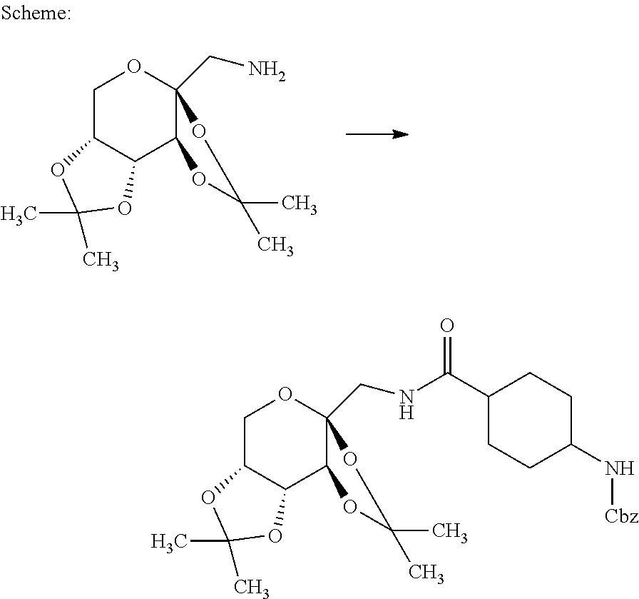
C1C2C(C3C(CN)(O1)OC(C)(C)O3)OC(C)(C)O2.C1C2C(C3C(CNC(C4CCC(N[Cbz])CC4)=O)(O1)OC(C)(C)O3)OC(C)(C)O2
